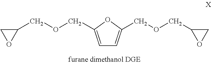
C1=C(COCC2CO2)OC(COCC2OC2)=C1
